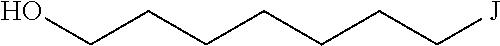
OCCCCCCC[J]
